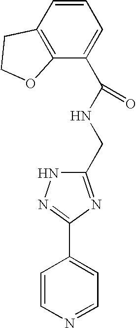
C1=CN=CC=C1C1=NNC(CNC(=O)C2=CC=CC3=C2OCC3)=N1
